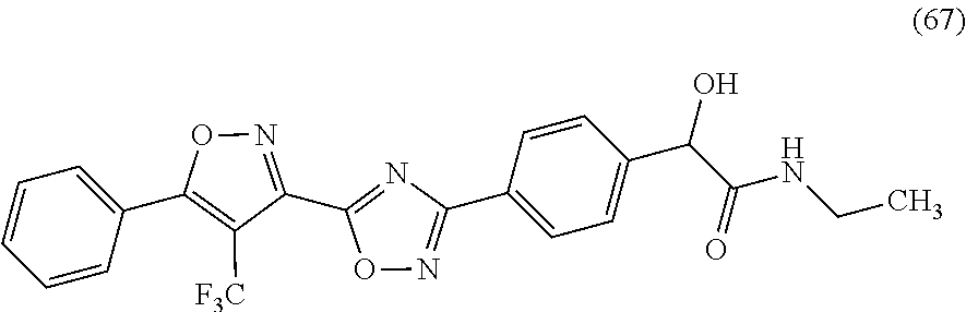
C1=CC=CC(C2=C([F3C])C(C3=NC(C4=CC=C(C(C(NCC)=O)O)C=C4)=NO3)=NO2)=C1
